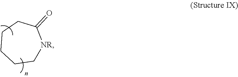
C1[NR]C(=O)CCCC1
